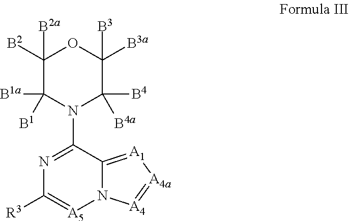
C1([B2])([B2a])C([B1])([B1a])N(C2=NC([R3])=[A5]N3C2=[A1][A4a]=[A4]3)C([B4a])([B4])C([B3a])([B3])O1
